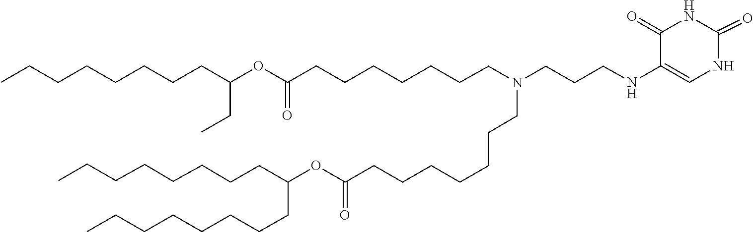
O(C(=O)CCCCCCCN(CCCCCCCC(OC(CC)CCCCCCCC)=O)CCCNC1=CNC(=O)NC1=O)C(CCCCCCCC)CCCCCCCC
